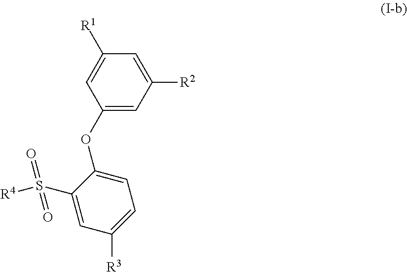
C1(OC2=CC=C([R3])C=C2S(=O)(=O)[R4])=CC([R2])=CC([R1])=C1
